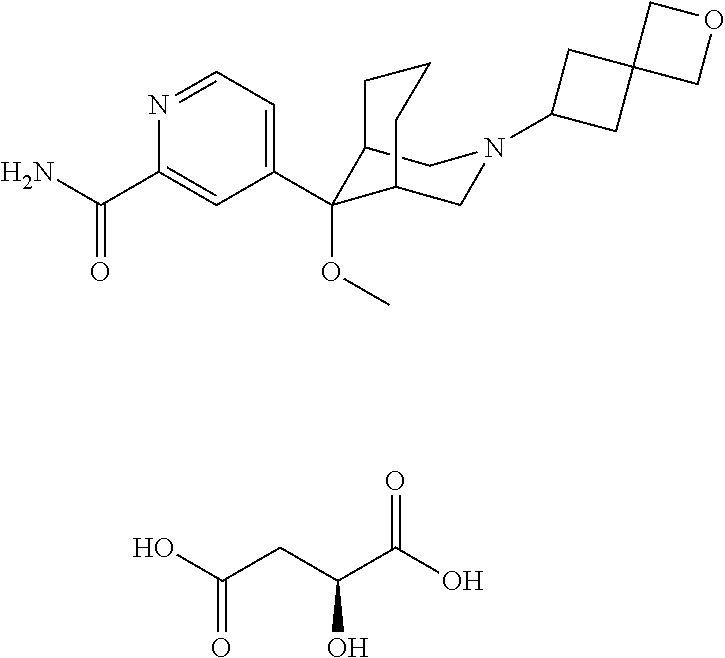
C1(C2(OC)C3CN(C4CC5(C4)COC5)CC2CCC3)=CC=NC(C(N)=O)=C1.OC(CC(C(O)=O)O)=O
